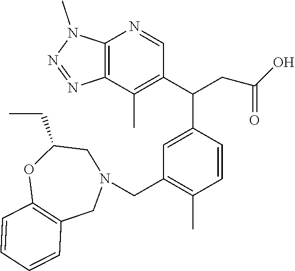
C1=CC=CC2=C1OC(CC)CN(CC1=C(C)C=CC(C(C3=C(C)C4=C(N=C3)N(C)N=N4)CC(O)=O)=C1)C2
